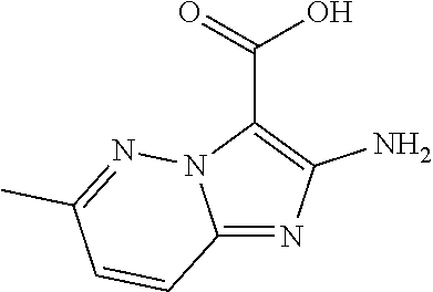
C12=NC(N)=C(C(=O)O)N1N=C(C)C=C2
